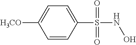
C1=CC(S(NO)(=O)=O)=CC=C1[H3CO]
